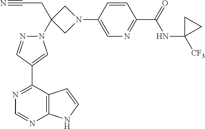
C1=CC(N2CC(N3N=CC(C4=NC=NC5=C4C=CN5)=C3)(CC#N)C2)=CN=C1C(=O)NC1([CF3])CC1
